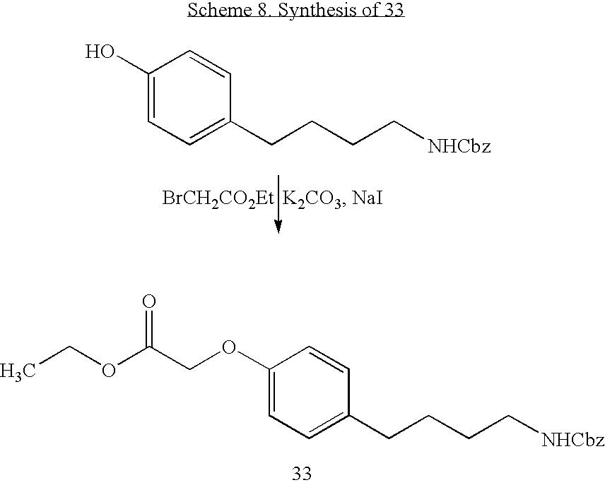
C1=CC(O)=CC=C1CCCC[NHCbz].[BrCH2CO2Et].C1=CC(OCC(OCC)=O)=CC=C1CCCC[NHCbz]
